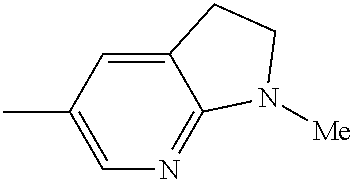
C1(C)=CN=C2C(=C1)CCN2[Me]
